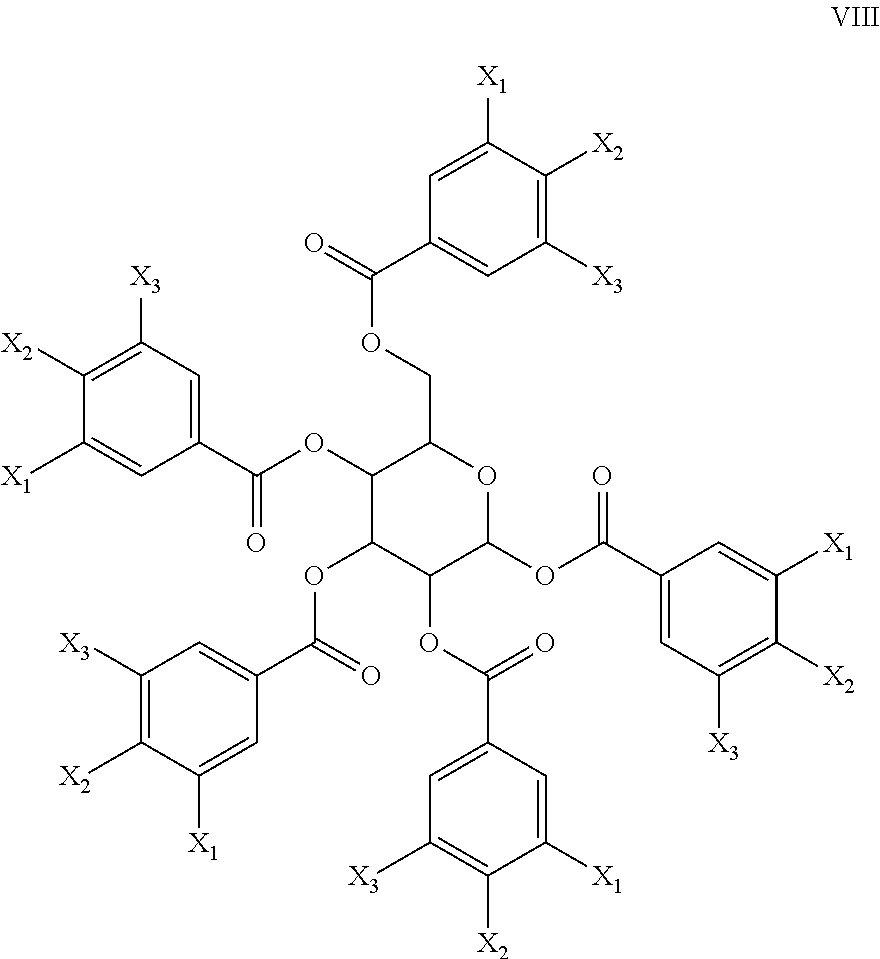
C1([X3])=C([X2])C([X1])=CC(C(=O)OCC2C(OC(C3=CC([X3])=C([X2])C([X1])=C3)=O)C(OC(C3=CC([X3])=C([X2])C([X1])=C3)=O)C(OC(=O)C3=CC([X3])=C([X2])C([X1])=C3)C(OC(C3=CC([X3])=C([X2])C([X1])=C3)=O)O2)=C1
